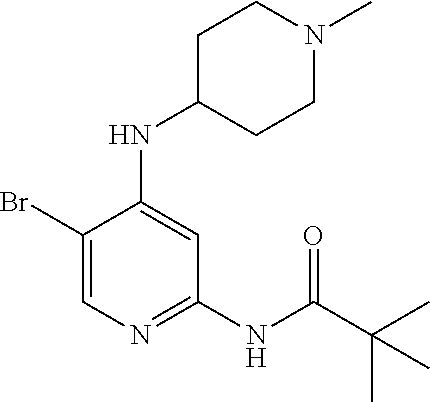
C1(Br)=CN=C(NC(C(C)(C)C)=O)C=C1NC1CCN(C)CC1
